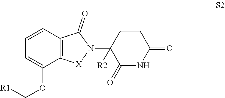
C1=C(OC[R1])C2=C(C=C1)C(=O)N(C1([R2])C(=O)NC(=O)CC1)[X]2
